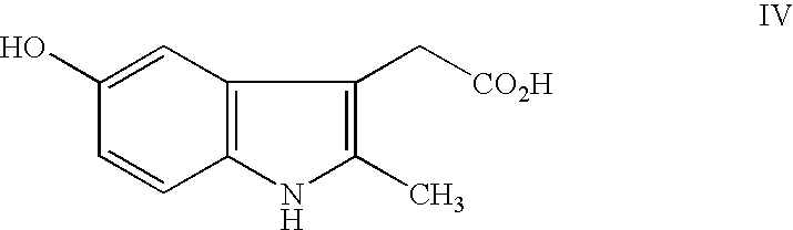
C12=C(NC(C)=C1C[CO2H])C=CC(O)=C2
